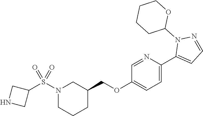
C1=NC(C2=CC=NN2C2OCCCC2)=CC=C1OCC1CCCN(S(C2CNC2)(=O)=O)C1
